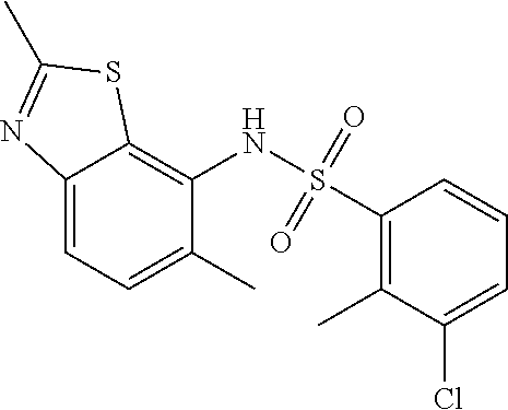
C12=CC=C(C)C(NS(C3=C(C)C(Cl)=CC=C3)(=O)=O)=C1SC(C)=N2
